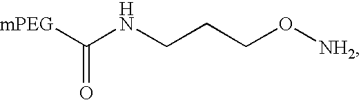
[mPEG]C(NCCCO[NH2])=O
